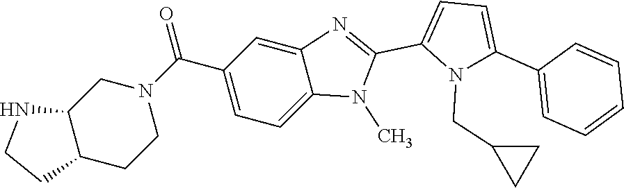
C1=C(C2=CC=CC=C2)N(CC2CC2)C(C2=NC3=CC(C(N4CCC5C(C4)NCC5)=O)=CC=C3N2C)=C1
